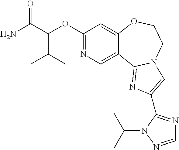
C1(OC(C(N)=O)C(C)C)=NC=C2C(=C1)OCCN1C2=NC(C2=NC=NN2C(C)C)=C1
